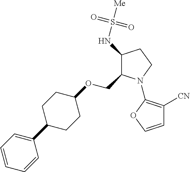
C1(NS([Me])(=O)=O)C(COC2CCC(C3=CC=CC=C3)CC2)N(C2=C([CN])C=CO2)CC1
